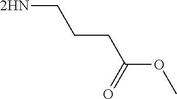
[2HN]CCCC(OC)=O
